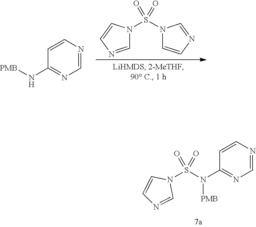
S(N(C1=NC=NC=C1)[PMB])(=O)(=O)N1C=CN=C1.N1(S(N2C=CN=C2)(=O)=O)C=NC=C1.C1=CN=CN=C1N[PMB]
